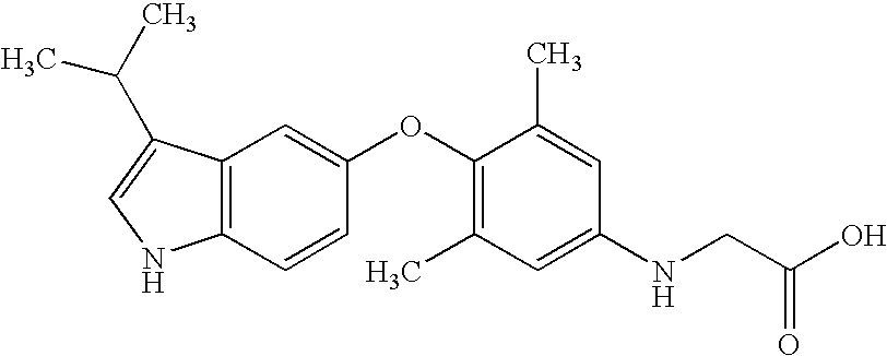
C12=C(C(C(C)C)=CN1)C=C(OC1=C(C)C=C(NCC(O)=O)C=C1C)C=C2
